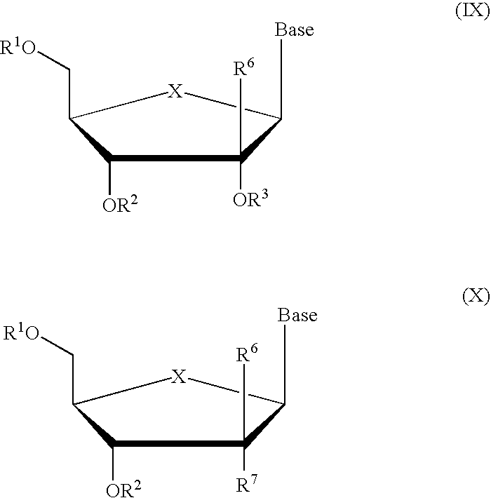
C(C1[X]C([Base])C([OR3])([R6])C1[OR2])[R1O].C(C1[X]C([Base])C([R7])([R6])C1[OR2])[R1O]
